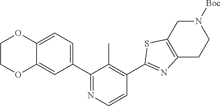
C1(C2=CC=C3C(=C2)OCCO3)=NC=CC(C2=NC3=C(S2)CN([Boc])CC3)=C1C
